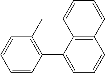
C12=C(C(C3=C(C)C=CC=C3)=CC=C1)C=CC=C2
